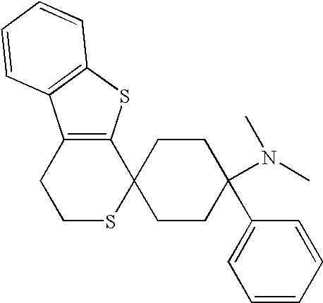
C12=C(SC3=C1C=CC=C3)C1(SCC2)CCC(C2=CC=CC=C2)(N(C)C)CC1
